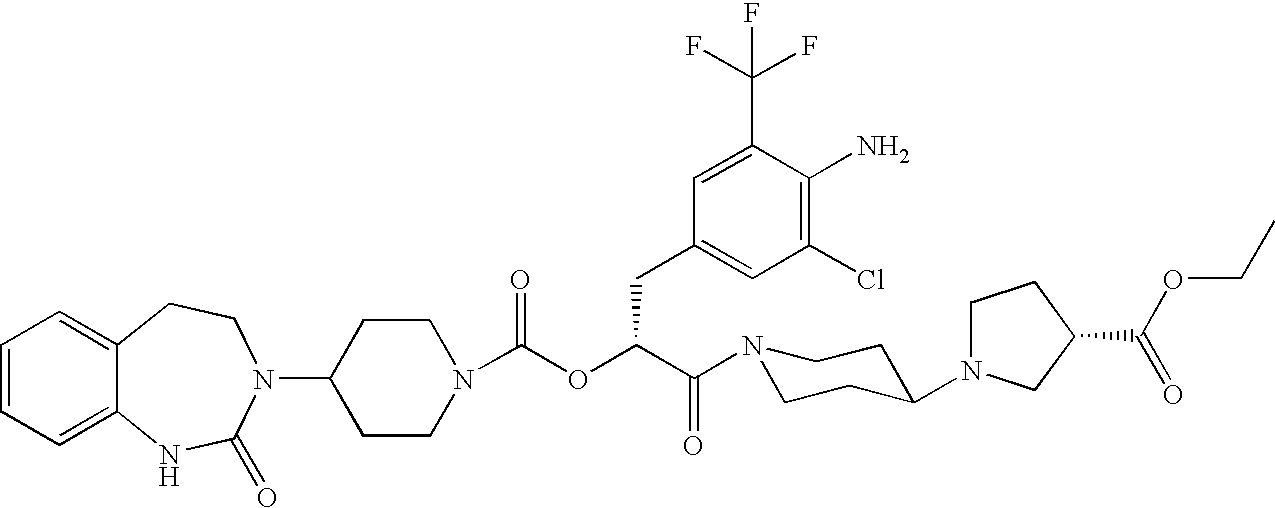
C1(N2C(=O)NC3=CC=CC=C3CC2)CCN(C(OC(C(N2CCC(N3CCC(C(OCC)=O)C3)CC2)=O)CC2=CC(Cl)=C(N)C(C(F)(F)F)=C2)=O)CC1
